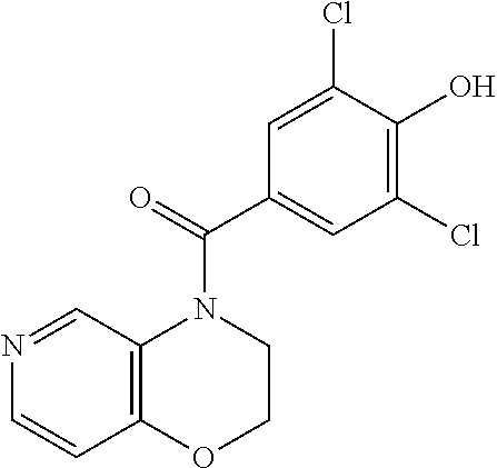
N1=CC2=C(C=C1)OCCN2C(C1=CC(Cl)=C(O)C(Cl)=C1)=O
